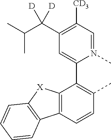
C12=C(C=CC(C)=C1C1=CC(C(C(C)C)([D])[D])=C([CD3])C=N1C)C1=C([X]2)C=CC=C1
